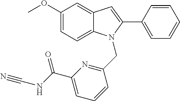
C1(OC)=CC=C2C(=C1)C=C(C1=CC=CC=C1)N2CC1=NC(C(NC#N)=O)=CC=C1
